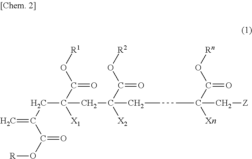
C=C(CC(C(O[R1])=O)([X1])CC(CCCC([Xn])(C(O[Rn])=O)C[Z])(C(O[R2])=O)[X2])C(O[R])=O
